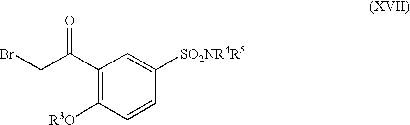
C1(C(CBr)=O)=C([R3O])C=CC([SO2NR4R5])=C1
